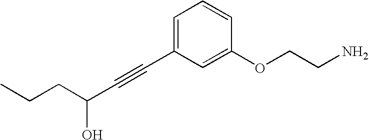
C1=C(C#CC(CCC)O)C=C(OCCN)C=C1
